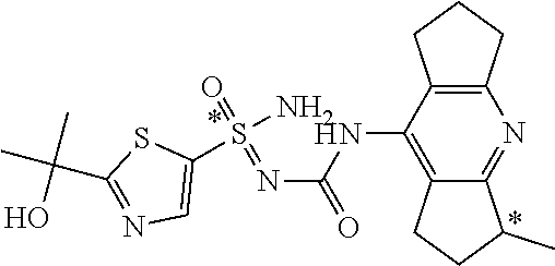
S(=O)(=NC(NC1=C2CCC(C)C2=NC2=C1CCC2)=O)(N)C1=CN=C(C(C)(C)O)S1
